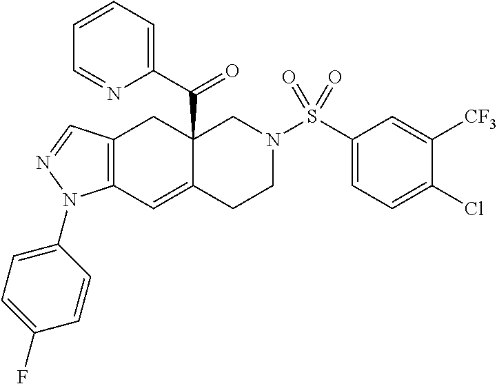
C12(C(C3=CC=CC=N3)=O)C(=CC3=C(C1)C=NN3C1=CC=C(F)C=C1)CCN(S(C1=CC=C(Cl)C([CF3])=C1)(=O)=O)C2
